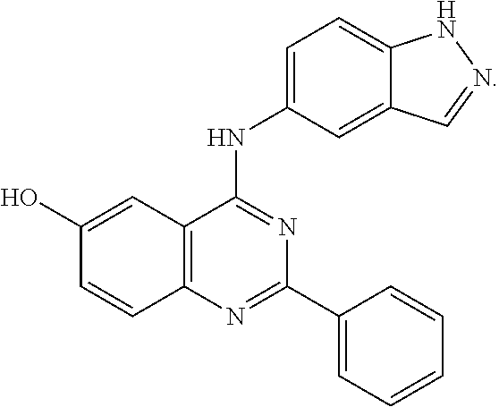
C12=C(N=C(C3=CC=CC=C3)N=C1NC1=CC=C3C(=C1)C=NN3)C=CC(O)=C2
